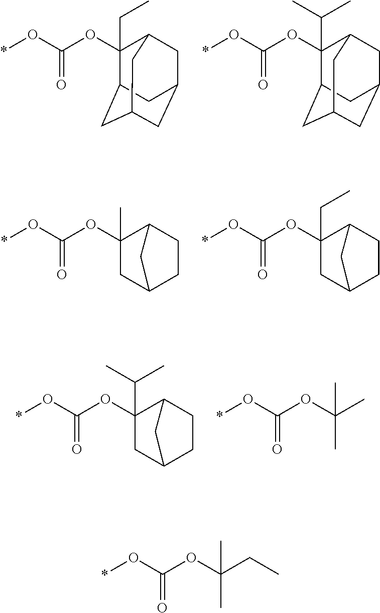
O(*)C(OC1(CC)C2CC3CC(CC1C3)C2)=O.O(*)C(OC1(C(C)C)C2CC3CC(CC1C3)C2)=O.O(*)C(OC1(C)CC2CCC1C2)=O.O(*)C(OC1(CC)CC2CCC1C2)=O.O(*)C(OC1(C(C)C)CC2CCC1C2)=O.O(*)C(OC(C)(C)C)=O.O(*)C(OC(CC)(C)C)=O
